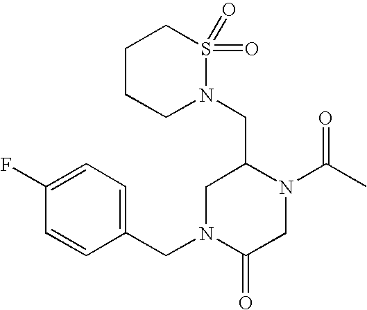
C1N(CC2=CC=C(F)C=C2)C(=O)CN(C(C)=O)C1CN1S(=O)(=O)CCCC1
